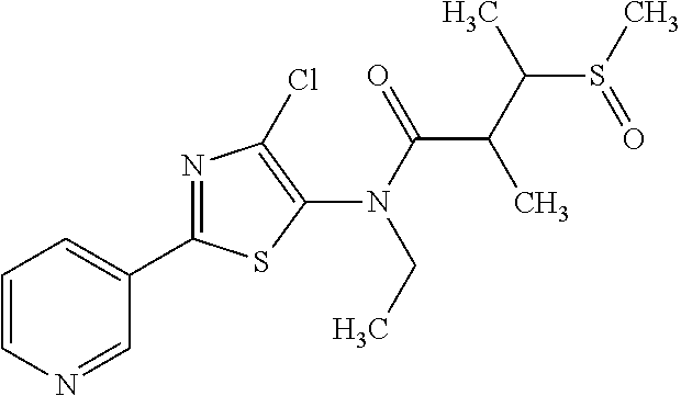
C1(C2=NC(Cl)=C(N(CC)C(=O)C(C(S(C)=O)C)C)S2)=CC=CN=C1
